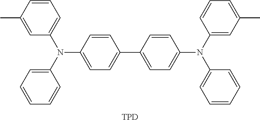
C1=CC(C)=CC(N(C2=CC=C(C3=CC=C(N(C4=CC=CC=C4)C4=CC(C)=CC=C4)C=C3)C=C2)C2=CC=CC=C2)=C1.[TPD]
